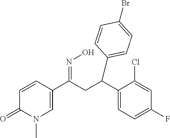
C(C1=CC=C(F)C=C1Cl)(CC(C1=CN(C)C(=O)C=C1)=NO)C1=CC=C(Br)C=C1
